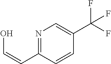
N1=C(C=CO)C=CC(C(F)(F)F)=C1
